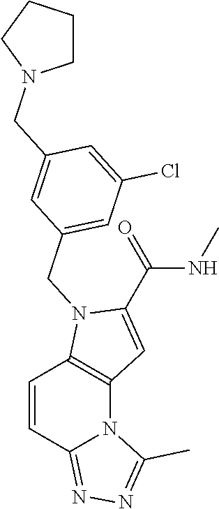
C(NC)(C1=CC2=C(N1CC1=CC(Cl)=CC(CN3CCCC3)=C1)C=CC1=NN=C(C)N21)=O
